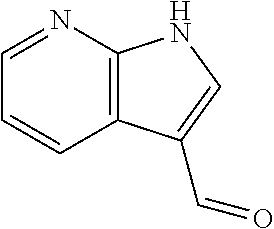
C12=C(N=CC=C1)NC=C2C=O
